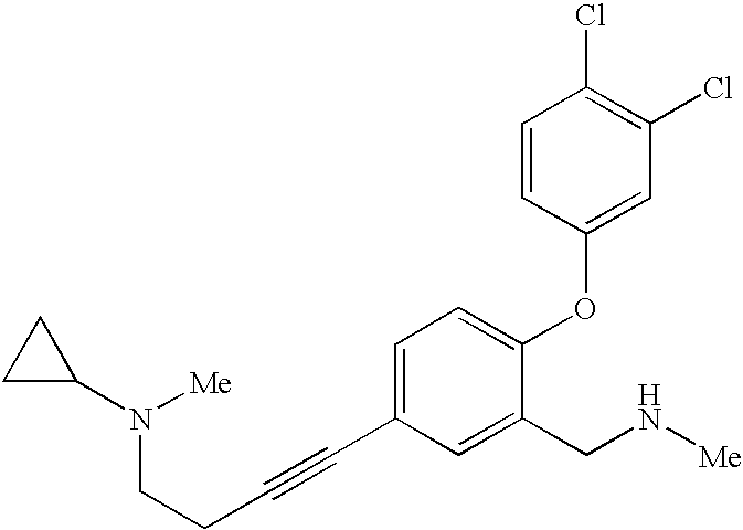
C1C(N(CCC#CC2=CC=C(OC3=CC(Cl)=C(Cl)C=C3)C(CN[Me])=C2)[Me])C1
